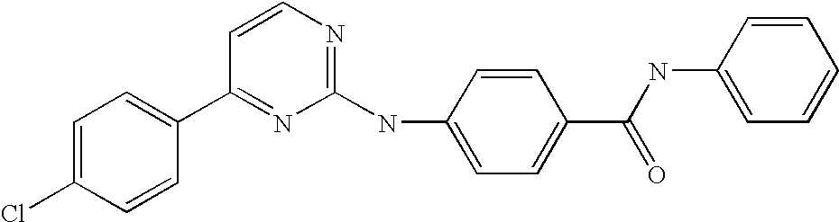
C1=C(Cl)C=CC(C2=NC(NC3=CC=C(C(NC4=CC=CC=C4)=O)C=C3)=NC=C2)=C1
